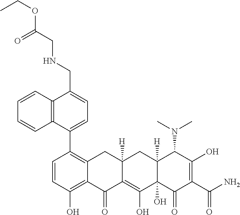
C1=CC(O)=C2C(=C1C1=CC=C(CNCC(OCC)=O)C3=C1C=CC=C3)CC1([H])C(=C(O)C3(O)C([H])(C1)C(N(C)C)C(O)=C(C(N)=O)C3=O)C2=O
